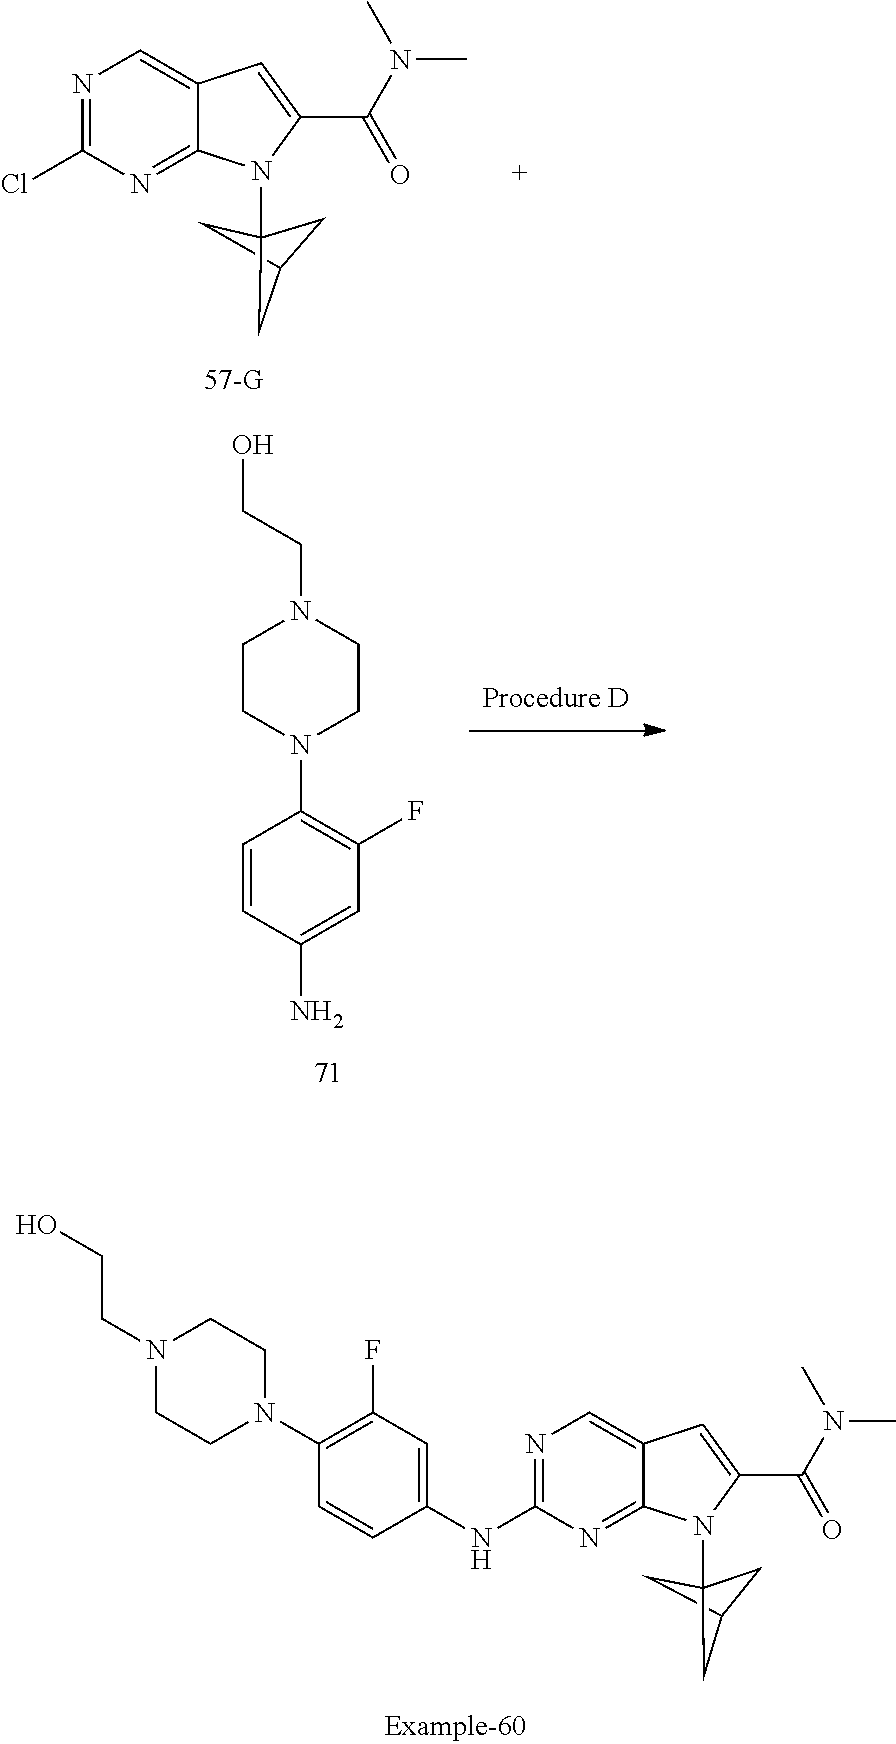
C1=C(NC2=NC=C3C(=N2)N(C24CC(C2)C4)C(C(N(C)C)=O)=C3)C=CC(N2CCN(CCO)CC2)=C1F.N1=C(Cl)N=C2C(=C1)C=C(C(N(C)C)=O)N2C12CC(C1)C2.C1=C(N)C=CC(N2CCN(CCO)CC2)=C1F
